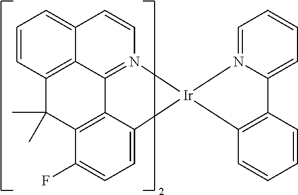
C12=CC=CC3=C1C1=N(C=C2)[Ir]2(C4=CC=C(F)C(=C14)C3(C)C)C1=C(C3=CC=CC=N32)C=CC=C1
